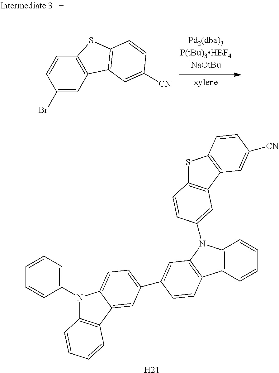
C1(Br)=CC2=C(C=C1)SC1=C2C=C([CN])C=C1.N1(C2=CC=CC=C2)C2=C(C3=CC(C4=CC5=C(C6=C(C=CC=C6)N5C5=CC6=C(SC7=C6C=C([CN])C=C7)C=C5)C=C4)=CC=C13)C=CC=C2.[H21]
